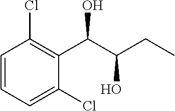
C1=CC=C(Cl)C(C(C(CC)O)O)=C1Cl
